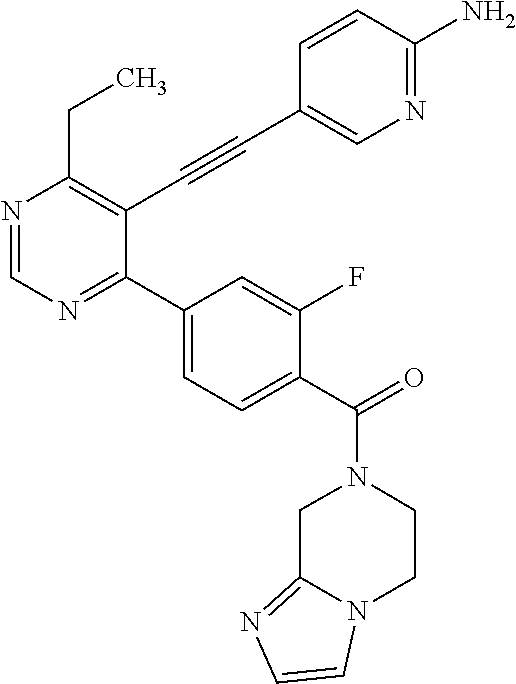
N1=CN=C(C2=CC=C(C(=O)N3CC4=NC=CN4CC3)C(F)=C2)C(C#CC2=CN=C(N)C=C2)=C1CC
